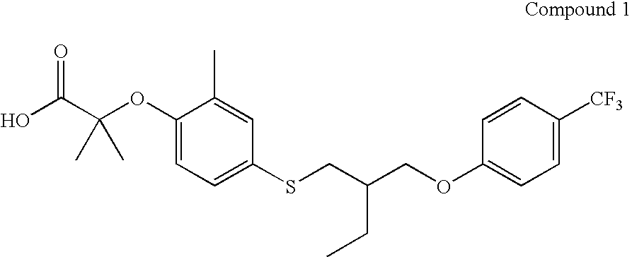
OC(C(OC1=CC=C(SCC(COC2=CC=C([CF3])C=C2)CC)C=C1C)(C)C)=O
